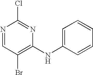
ClC1=NC(NC2=CC=CC=C2)=C(Br)C=N1
